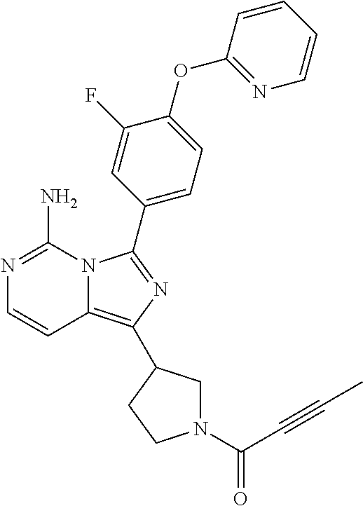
N1=C(N)N2C(=C(C3CN(C(C#CC)=O)CC3)N=C2C2=CC=C(OC3=NC=CC=C3)C(F)=C2)C=C1
